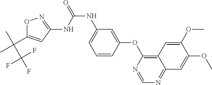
C12=C(OC3=CC(NC(NC4=NOC(C(C)(C)C(F)(F)F)=C4)=O)=CC=C3)N=CN=C1C=C(OC)C(OC)=C2
